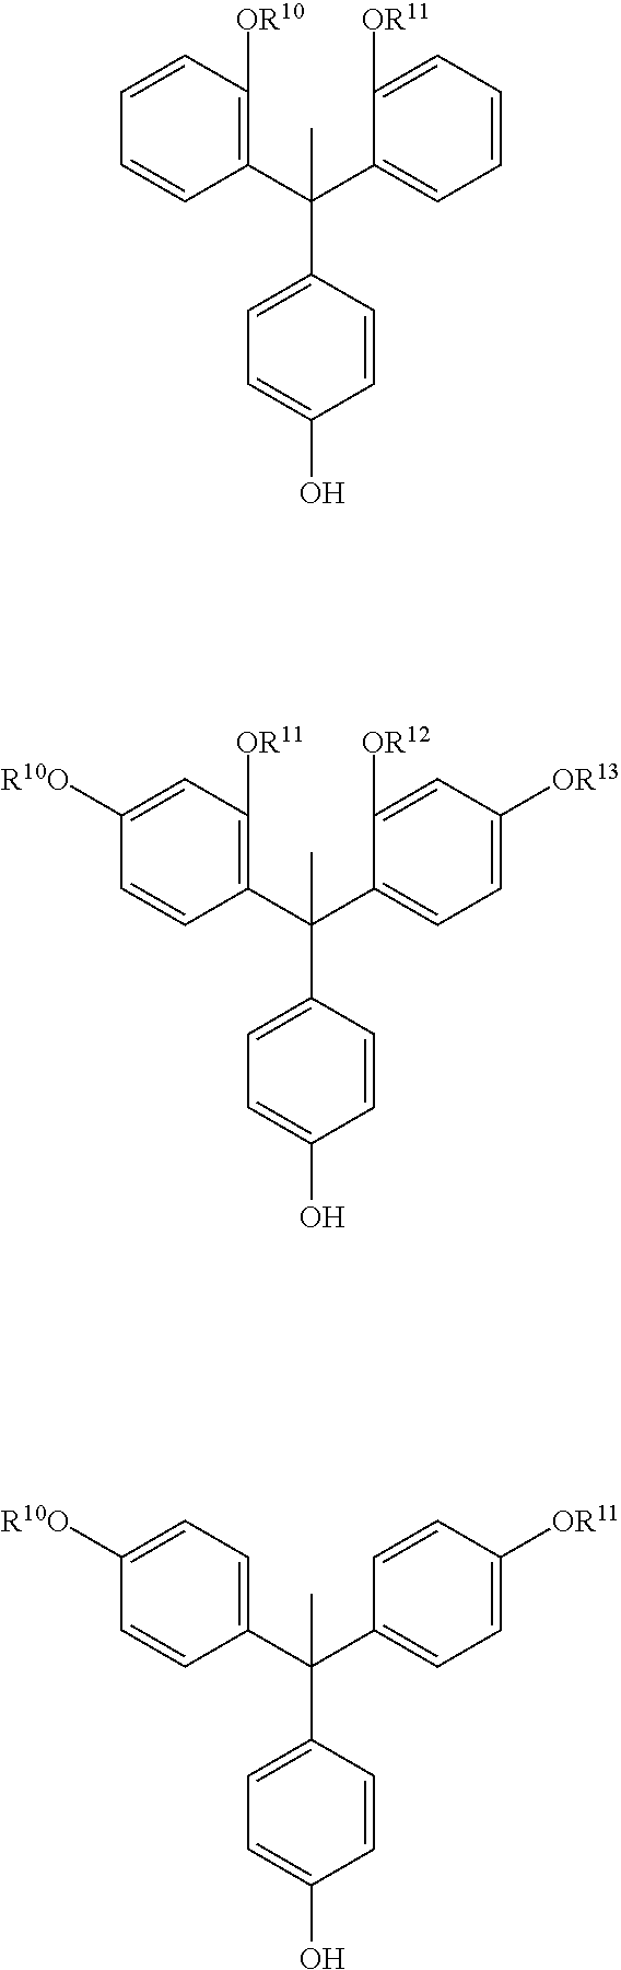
C1(C(C2=CC=C([OR13])C=C2[OR12])(C2=CC=C(O)C=C2)C)=C([OR11])C=C([R10O])C=C1.C1(C(C2=CC=CC=C2[OR11])(C2=CC=C(O)C=C2)C)=C([OR10])C=CC=C1.C1(C(C2=CC=C([OR11])C=C2)(C2=CC=C(O)C=C2)C)=CC=C([R10O])C=C1
